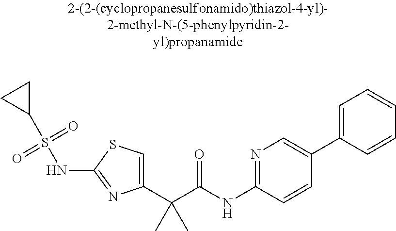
C1(C(C(NC2=NC=C(C3=CC=CC=C3)C=C2)=O)(C)C)=CSC(NS(C2CC2)(=O)=O)=N1
